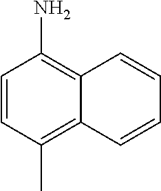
C1=CC(C)=C2C(=C1N)C=CC=C2
